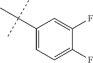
C1(C(C)(C)C)=CC=C(F)C(F)=C1
